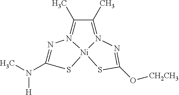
N1=C(N(C)[H])S[Ni]23N1=C(C)C(C)=N2N=C(O[CH2CH3])S3
